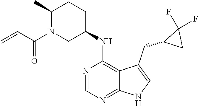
C1(C)N(C(C=C)=O)CC(NC2=C3C(=NC=N2)NC=C3CC2CC2(F)F)CC1
